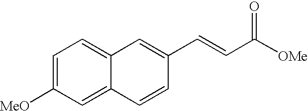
C1=C([MeO])C=C2C(=C1)C=C(C=CC([OMe])=O)C=C2
